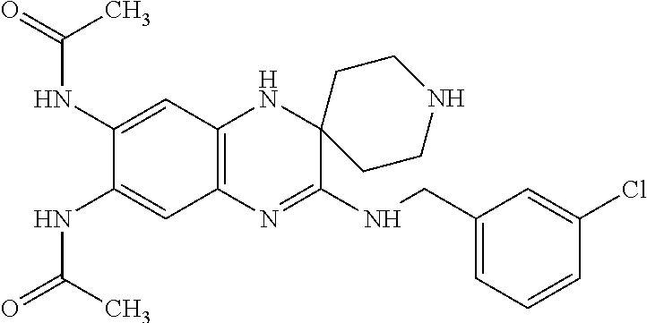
C12=C(N=C(NCC3=CC=CC(Cl)=C3)C3(N1)CCNCC3)C=C(NC(=O)C)C(NC(=O)C)=C2
